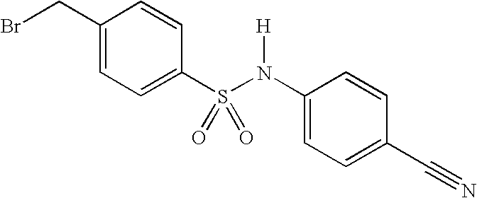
C1(CBr)=CC=C(S(N(C2=CC=C(C#N)C=C2)[H])(=O)=O)C=C1
